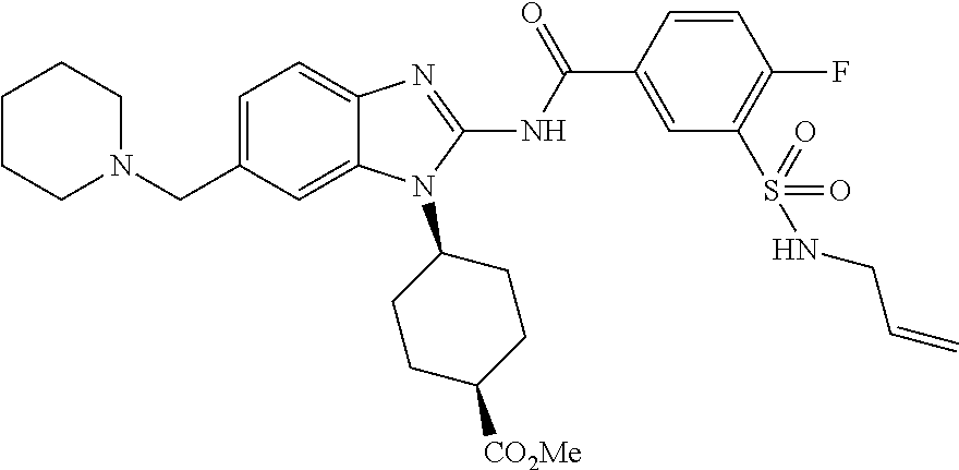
C1CCN(CC2=CC=C3C(=C2)N(C2CCC([CO2Me])CC2)C(NC(C2=CC(S(NCC=C)(=O)=O)=C(F)C=C2)=O)=N3)CC1
